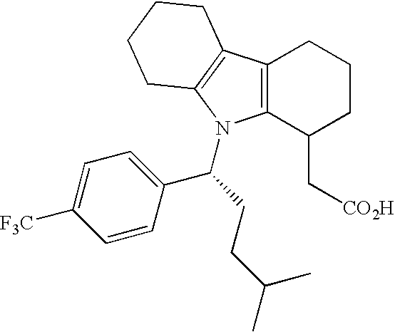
C12=C(C(C[CO2H])CCC1)N(C(C1=CC=C([F3C])C=C1)CCC(C)C)C1=C2CCCC1
